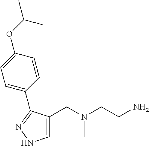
C1=C(CN(CCN)C)C(C2=CC=C(OC(C)C)C=C2)=NN1
